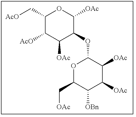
C1(C[AcO])C([AcO])C([OAc])C(OC2OC(C[OAc])C([OBn])C([OAc])C2[OAc])C([OAc])O1
